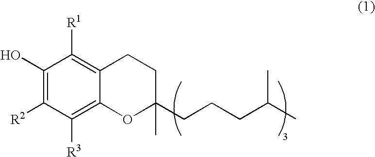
C1(O)=C([R2])C([R3])=C2C(=C1[R1])CCC(C)(CCCC(C)C)O2
